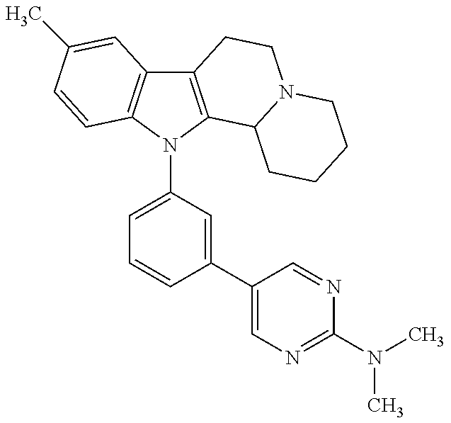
C12=C(N(C3=CC=CC(C4=CN=C(N(C)C)N=C4)=C3)C3=C1C=C(C)C=C3)C1N(CC2)CCCC1
